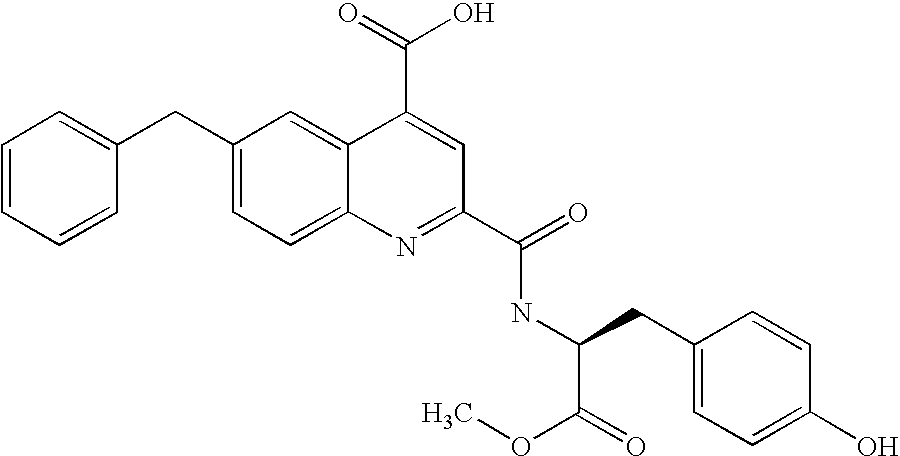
C(C1=CC=C2C(=C1)C(C(O)=O)=CC(C(NC(CC1=CC=C(O)C=C1)C(OC)=O)=O)=N2)C1=CC=CC=C1
